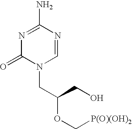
N1=C(N)N=CN(CC(OC[P(O)(OH)2])CO)C1=O
